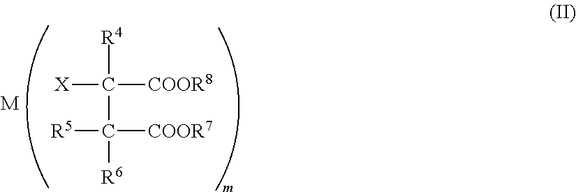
[X]C([R4])([COOR8])C([R5])([COOR7])[R6].[M]
